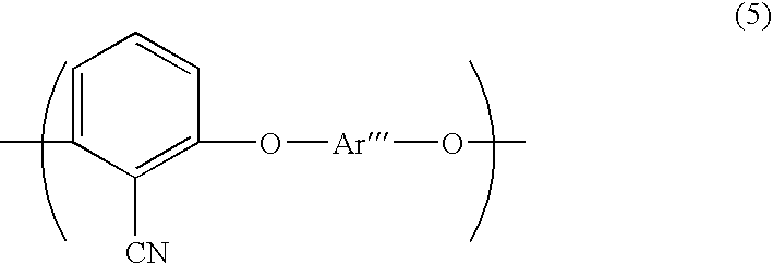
C1=C(C)C([CN])=C(O[Ar]OC)C=C1
